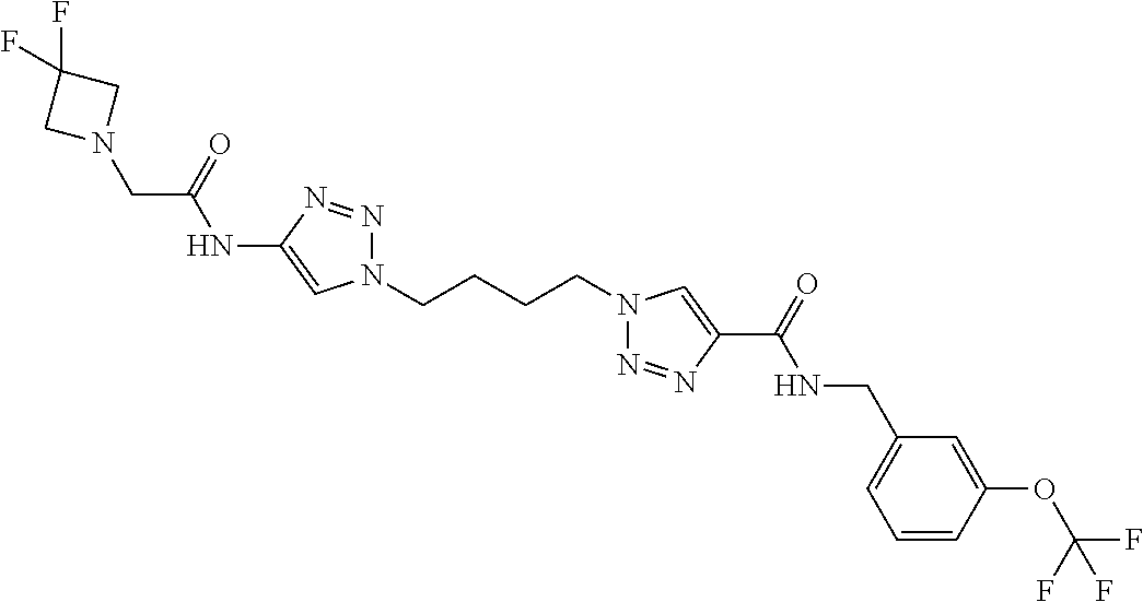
C1(NC(CN2CC(F)(F)C2)=O)=CN(CCCCN2N=NC(C(=O)NCC3=CC=CC(OC(F)(F)F)=C3)=C2)N=N1
